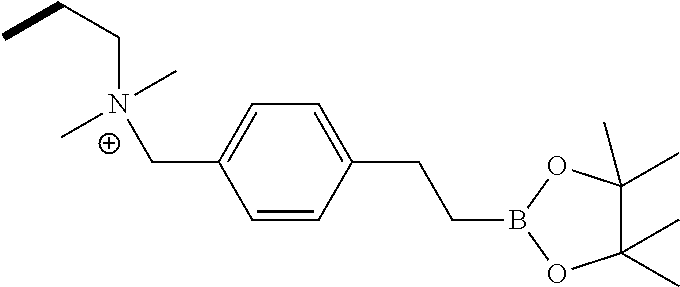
C(CC)[N+](CC1=CC=C(CCB2OC(C)(C)C(C)(C)O2)C=C1)(C)C
